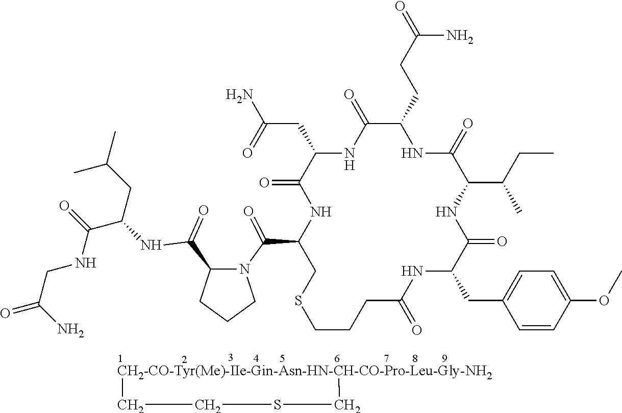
[CH2-CO-Tyr(Me)-IIe-Gin-Asn-HN-CH-CO-Pro-Leu-Gly-NH2]1CCSC1.N1(C(C2CSCCCC(=O)NC(CC3=CC=C(OC)C=C3)C(=O)NC(C(CC)C)C(=O)NC(CCC(N)=O)C(=O)NC(CC(=O)N)C(=O)N2)=O)C(C(=O)NC(CC(C)C)C(NCC(=O)N)=O)CCC1
